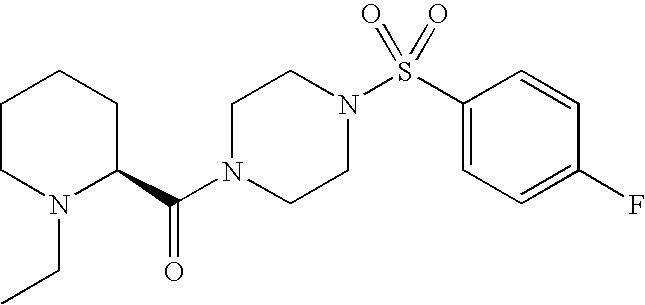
C1CN(CC)C(C(N2CCN(S(C3=CC=C(F)C=C3)(=O)=O)CC2)=O)CC1
